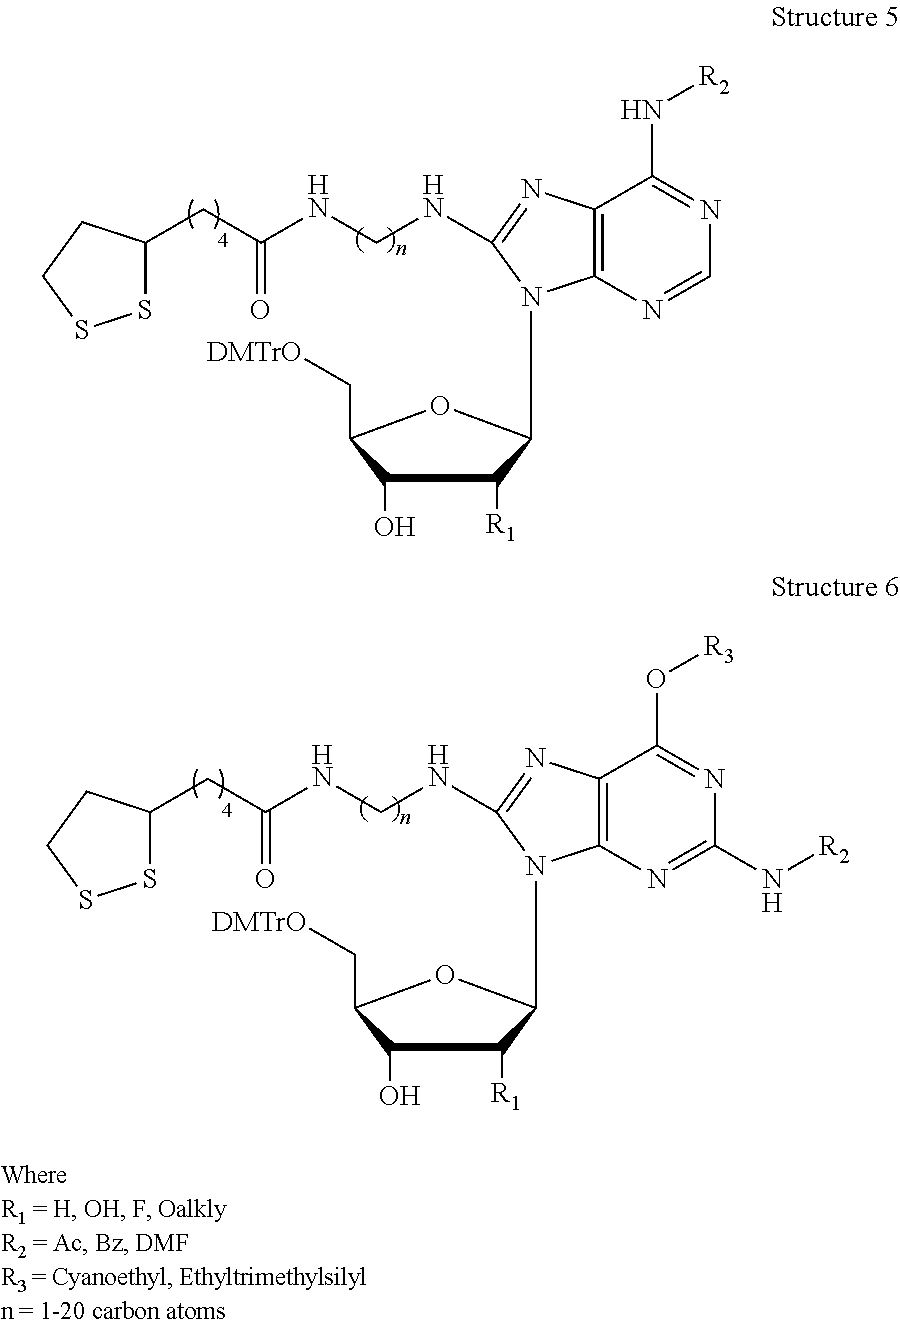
N1=C(N[R2])C2=C(N=C1)N(C1C([R1])C(O)C(C[DMTrO])O1)C(NCNC(CC1SSCC1)=O)=N2.N1=C(O[R3])C2=C(N=C1N[R2])N(C1C([R1])C(O)C(C[DMTrO])O1)C(NCNC(CC1SSCC1)=O)=N2
